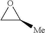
C1C([Me])O1
